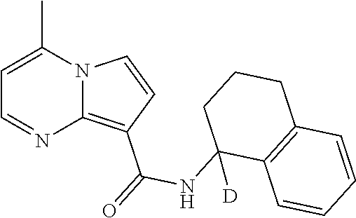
C1=C(C)N2C(=C(C(=O)NC3([D])C4=C(CCC3)C=CC=C4)C=C2)N=C1
